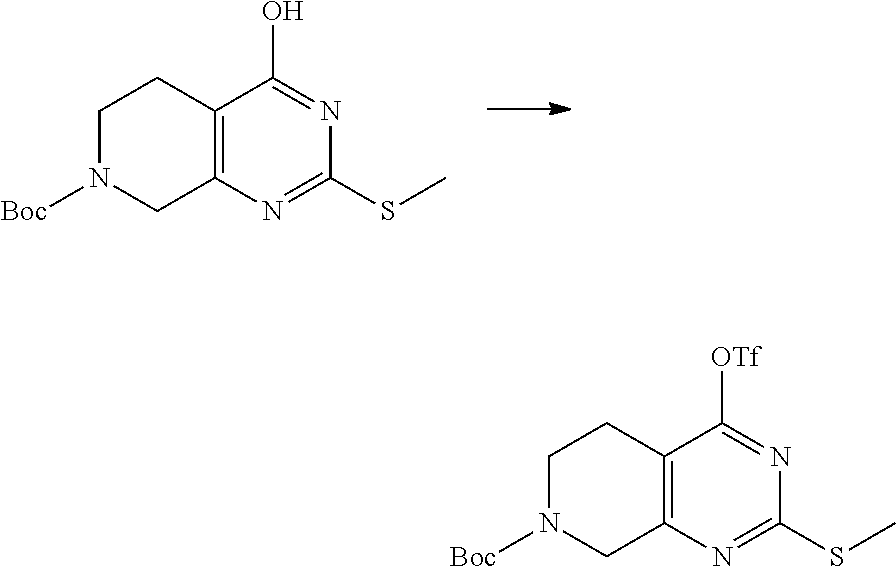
C12=C(N=C(SC)N=C1O)CN([Boc])CC2.C12=C(N=C(SC)N=C1[OTf])CN([Boc])CC2
